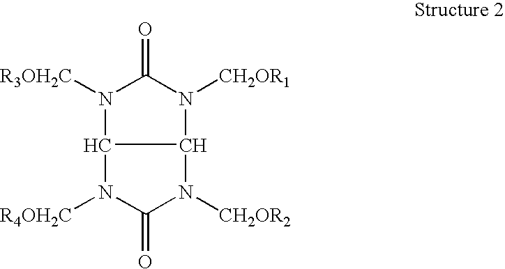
N1([R4OH2C])C(=O)N([CH2OR2])C2N([CH2OR1])C(=O)N([R3OH2C])C12
